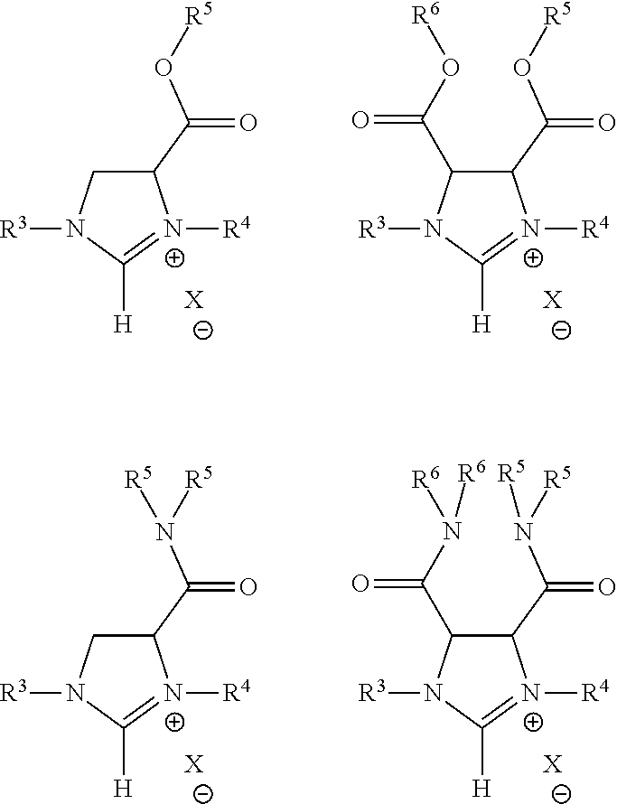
C1(C(N([R5])[R5])=O)CN([R3])C([H])=[N+]1[R4].[X].C1(C(N([R5])[R5])=O)C(C(N([R6])[R6])=O)N([R3])C([H])=[N+]1[R4].[X].C1(C(O[R5])=O)CN([R3])C([H])=[N+]1[R4].[X].C1(C(O[R5])=O)C(C(O[R6])=O)N([R3])C([H])=[N+]1[R4].[X]
